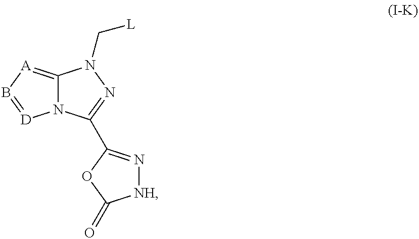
C12=[A]B=[D]N1C(C1=N[NH]C(=O)O1)=NN2C[L]
